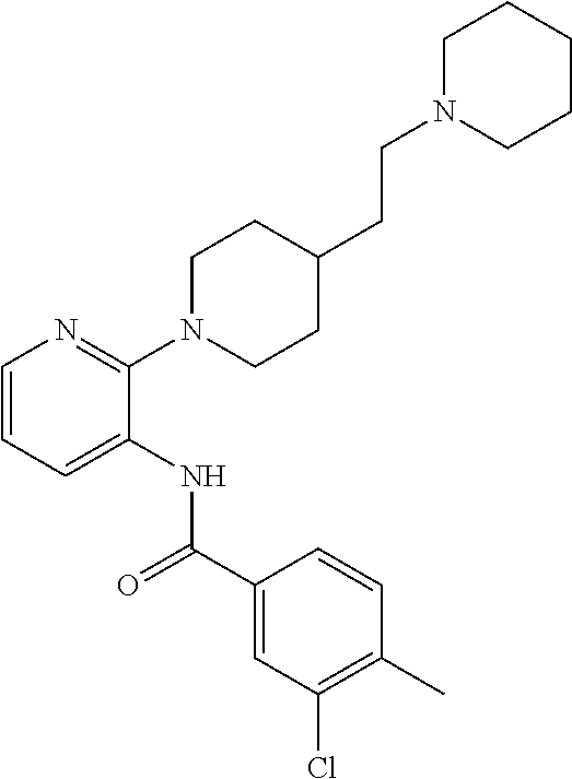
C1(N2CCC(CCN3CCCCC3)CC2)=NC=CC=C1NC(=O)C1=CC(Cl)=C(C)C=C1
